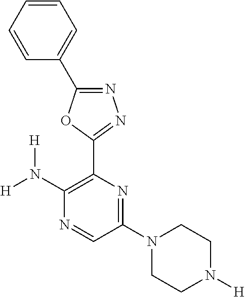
C1(N([H])[H])=C(C2=NN=C(C3=CC=CC=C3)O2)N=C(N2CCN([H])CC2)C=N1
